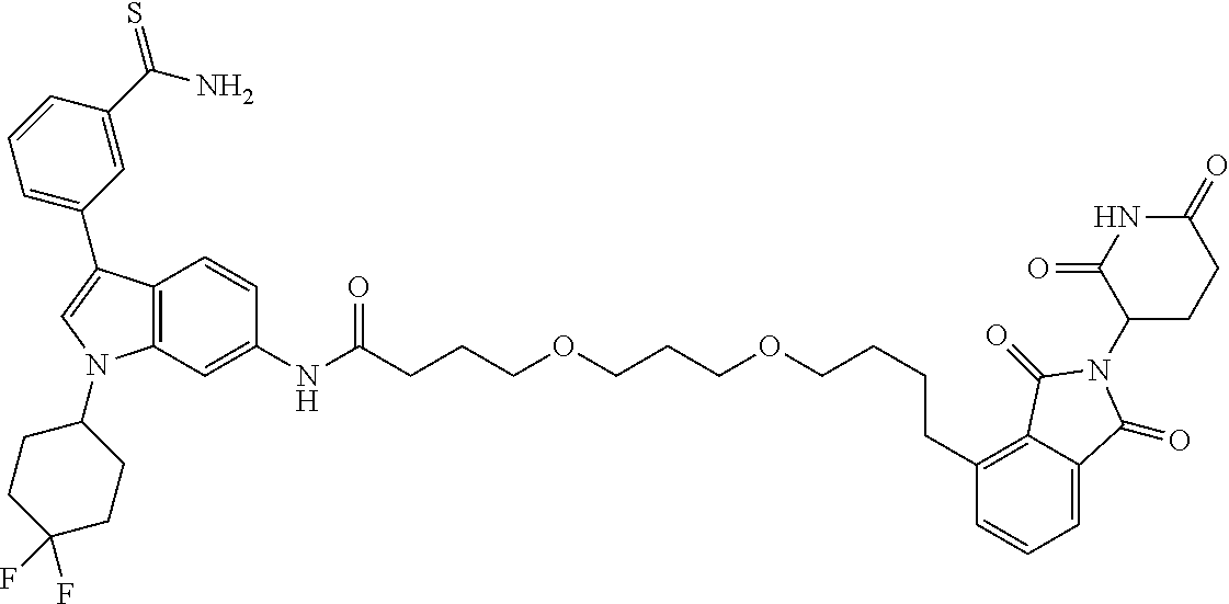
C12=C(C=C(NC(=O)CCCOCCCOCCCCC3=C4C(=CC=C3)C(=O)N(C3CCC(=O)NC3=O)C4=O)C=C1)N(C1CCC(F)(F)CC1)C=C2C1=CC=CC(C(N)=S)=C1
